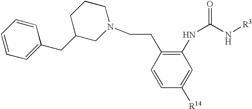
C1=CC([R14])=CC(NC(=O)N[R3])=C1CCN1CCCC(CC2=CC=CC=C2)C1
